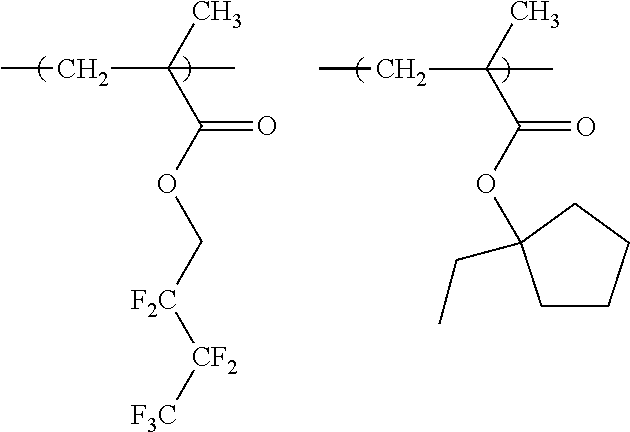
CC(CC)(C(=O)OC[F2C][CF2][F3C])C.CC(CC)(C(=O)OC1(CC)CCCC1)C
